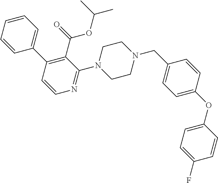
C1=CC=CC(C2=C(C(=O)OC(C)C)C(N3CCN(CC4=CC=C(OC5=CC=C(F)C=C5)C=C4)CC3)=NC=C2)=C1
